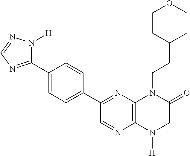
C12=C(N([H])CC(=O)N1CCC1CCOCC1)N=CC(C1=CC=C(C3=NC=NN3[H])C=C1)=N2
